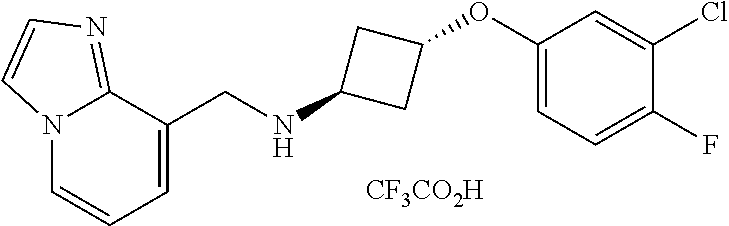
C12=NC=CN1C=CC=C2CNC1CC(OC2=CC=C(F)C(Cl)=C2)C1.[CF3CO2H]
